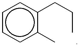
c1ccc(C)c(CCC)c1
